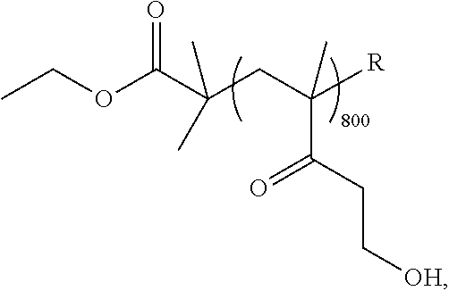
CCOC(C(CC([R])(C)C(CC[OH])=O)(C)C)=O
